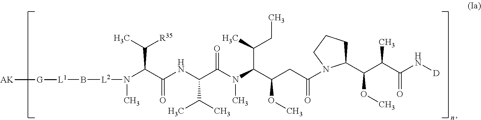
N(C(C(NC(C(N(C(C(CC(=O)N1C(C(C(C(N[D])=O)C)OC)CCC1)OC)C(C)CC)C)=O)C(C)C)=O)C(C)[R35])(C)[L2]B[L1][G][AK]
